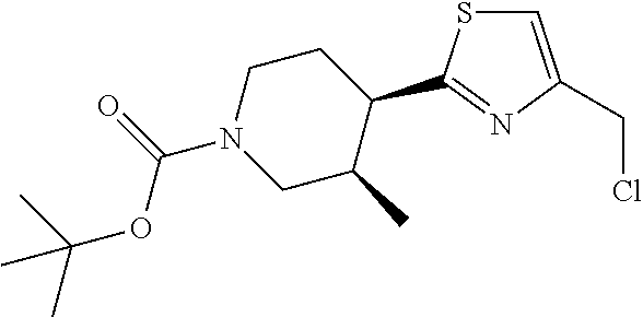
C1=C(CCl)N=C(C2C(C)CN(C(=O)OC(C)(C)C)CC2)S1
